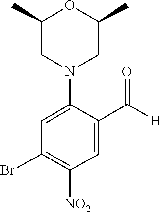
C1=C(C([H])=O)C(N2CC(C)OC(C)C2)=CC(Br)=C1[NO2]
